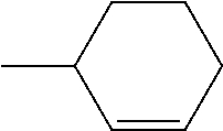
C1CC(C)C=CC1
